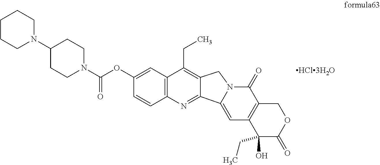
C1CCN(C2CCN(C(=O)OC3=CC4=C(C=C3)N=C3C(=C4CC)CN4C(=O)C5=C(C=C34)C(O)(CC)C(=O)OC5)CC2)CC1
